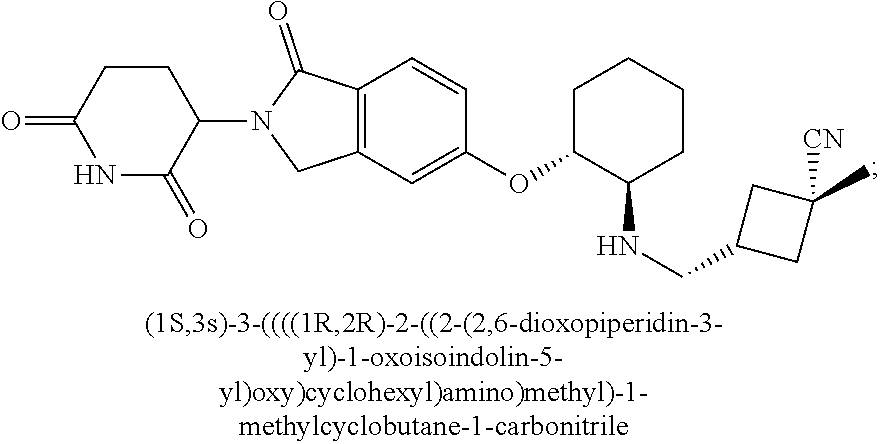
C1CC(=O)NC(=O)C1N1CC2=C(C1=O)C=CC(OC1C(NCC3CC(C)([CN])C3)CCCC1)=C2
